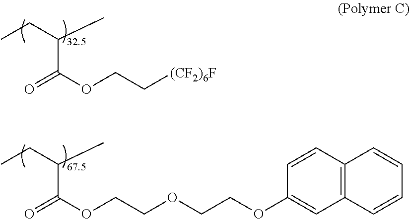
O=C(OCC[(CF2)6F])C(CC)C.O=C(OCCOCCOC1=CC2=C(C=C1)C=CC=C2)C(CC)C
